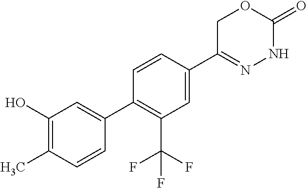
C1C(C2=CC(C(F)(F)F)=C(C3=CC(O)=C(C)C=C3)C=C2)=NNC(=O)O1
